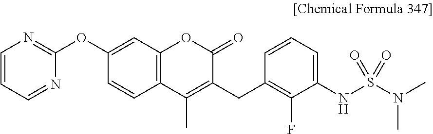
C1=C(OC2=NC=CC=N2)C=CC2=C1OC(=O)C(CC1=C(F)C(NS(N(C)C)(=O)=O)=CC=C1)=C2C
